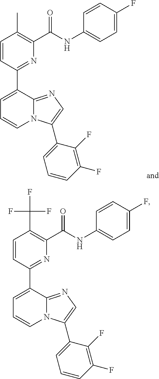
C1=CC(C2=CC=CN3C2=NC=C3C2=CC=CC(F)=C2F)=NC(C(NC2=CC=C(F)C=C2)=O)=C1C.C1=CC(C2=CC=CN3C2=NC=C3C2=CC=CC(F)=C2F)=NC(C(NC2=CC=C(F)C=C2)=O)=C1C(F)(F)F
